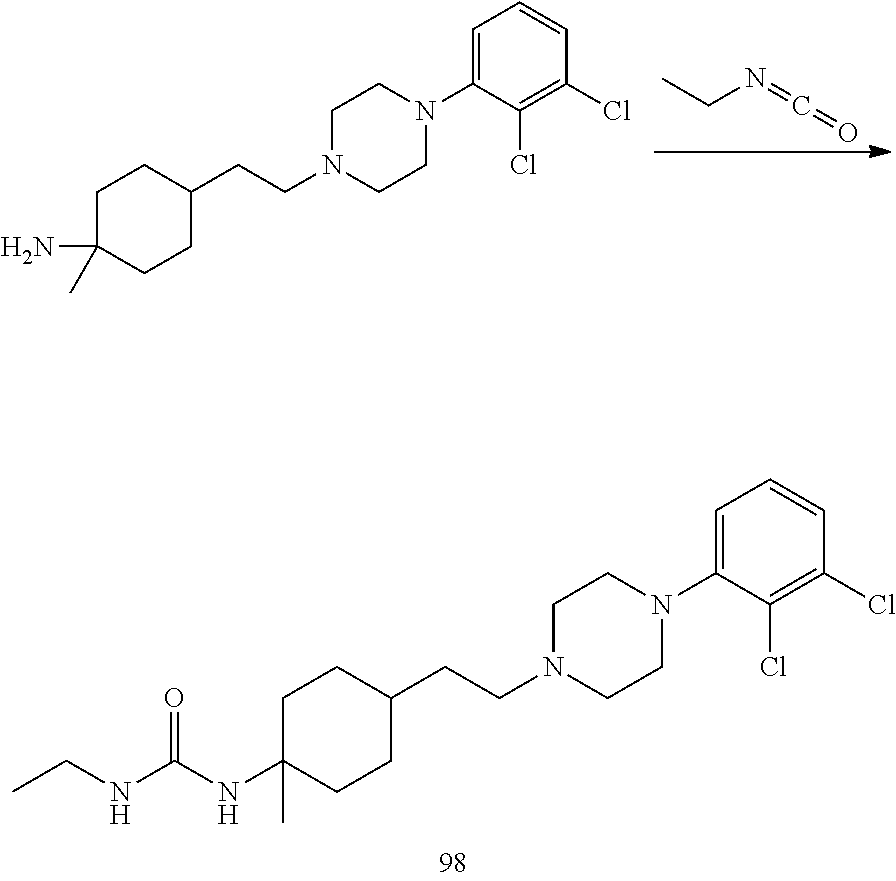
C(=NCC)=O.C1(N2CCN(CCC3CCC(N)(C)CC3)CC2)=CC=CC(Cl)=C1Cl.C1=CC(Cl)=C(Cl)C(N2CCN(CCC3CCC(NC(NCC)=O)(C)CC3)CC2)=C1
